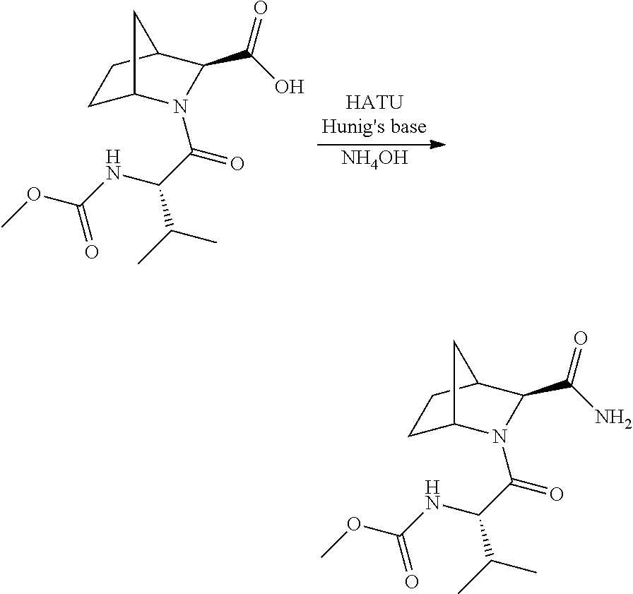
C1C2N(C(C(NC(OC)=O)C(C)C)=O)C(C(O)=O)C(C1)C2.[NH4OH].C1C2N(C(C(NC(OC)=O)C(C)C)=O)C(C(N)=O)C(C1)C2
